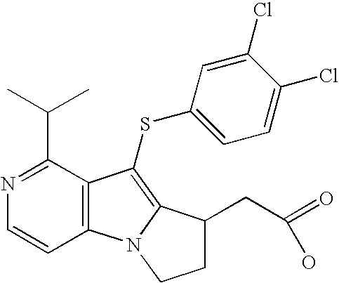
N1=C(C(C)C)C2=C(C=C1)N1C(=C2SC2=CC=C(Cl)C(Cl)=C2)C(CC(=O)O)CC1
